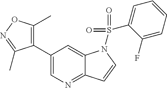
C1(C2=C(C)ON=C2C)=CN=C2C(=C1)N(S(=O)(=O)C1=CC=CC=C1F)C=C2
